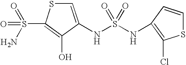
C1=C(NS(=O)(NC2=C(Cl)SC=C2)=O)C(O)=C(S(=O)(=O)N)S1
